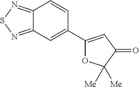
C12=NSN=C1C=C(C1=CC(=O)C([Me])([Me])O1)C=C2
